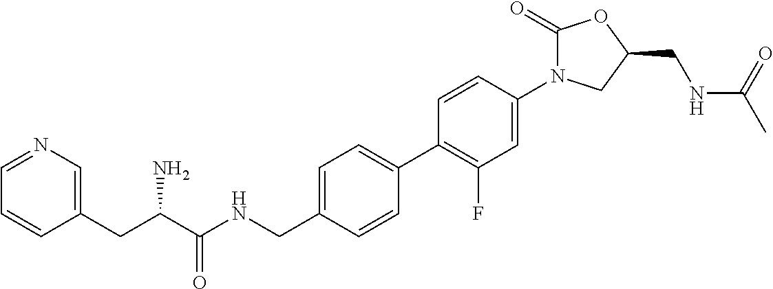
C1=C(CNC(C(N)CC2=CN=CC=C2)=O)C=CC(C2=C(F)C=C(N3C(=O)OC(CNC(C)=O)C3)C=C2)=C1
